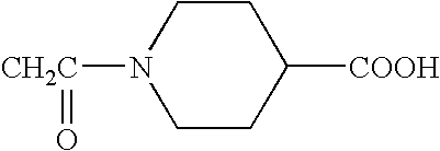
N1([CH2C]=O)CCC([COOH])CC1
